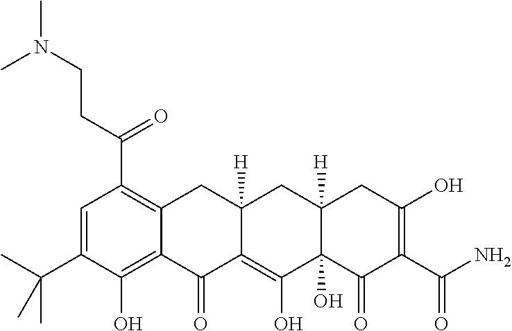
C1=C(C(C)(C)C)C(O)=C2C(=C1C(CCN(C)C)=O)CC1([H])C(=C(O)C3(O)C([H])(C1)CC(O)=C(C(N)=O)C3=O)C2=O
